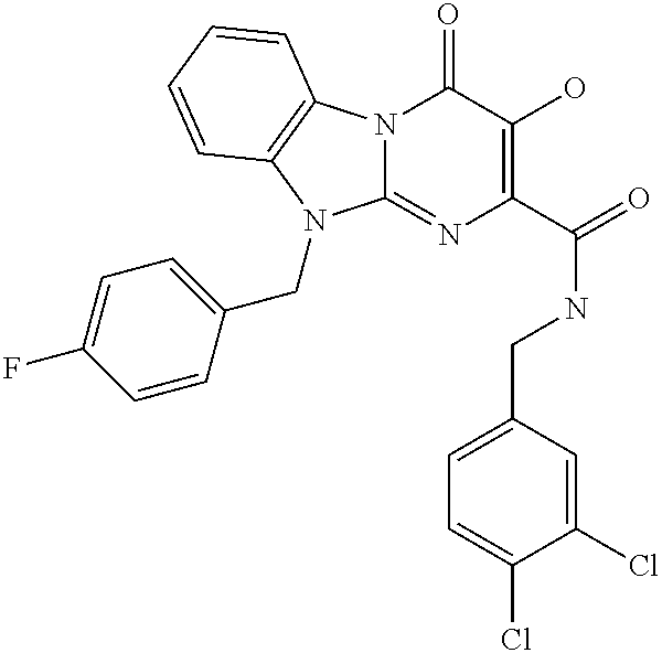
N12C(=NC(C(=O)NCC3=CC=C(Cl)C(Cl)=C3)=C(O)C1=O)N(CC1=CC=C(F)C=C1)C1=C2C=CC=C1
